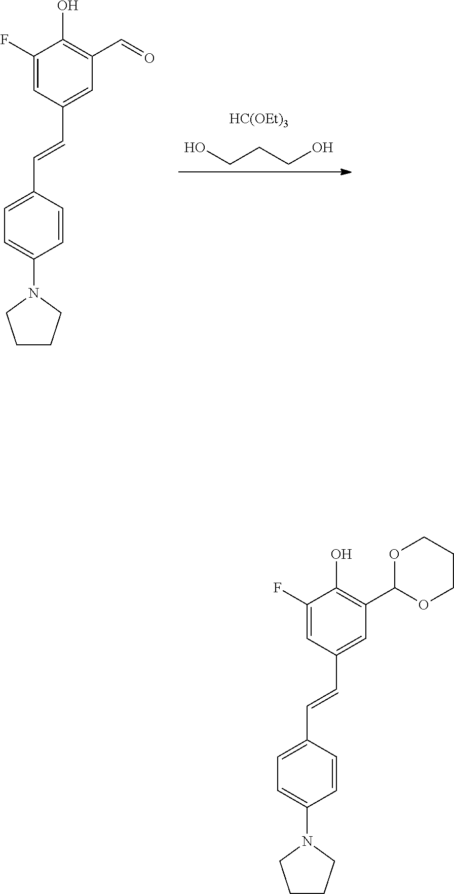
C1(F)=CC(C=CC2=CC=C(N3CCCC3)C=C2)=CC(C=O)=C1O.OCCCO.[HC(OEt)3].C1(F)=CC(C=CC2=CC=C(N3CCCC3)C=C2)=CC(C2OCCCO2)=C1O
